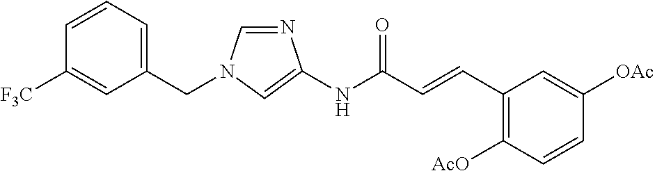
C1=NC(NC(C=CC2=C([AcO])C=CC([OAc])=C2)=O)=CN1CC1=CC=CC([F3C])=C1
